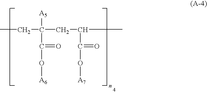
CCC(CC(C)C(O[A7])=O)([A5])C(=O)O[A6]
